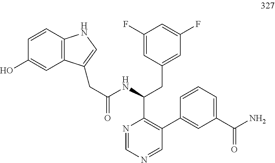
C(C(NC(CC1=CC(F)=CC(F)=C1)C1=C(C2=CC(C(N)=O)=CC=C2)C=NC=N1)=O)C1=CNC2=C1C=C(O)C=C2
